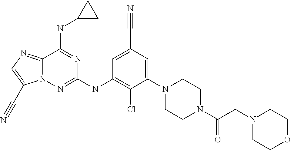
C12=NC=C(C#N)N1N=C(NC1=C(Cl)C(N3CCN(C(CN4CCOCC4)=O)CC3)=CC(C#N)=C1)N=C2NC1CC1
